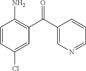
C1=CC(N)=C(C(C2=CN=CC=C2)=O)C=C1Cl
